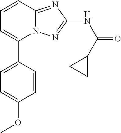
C1=C(C2=CC=CC3=NC(NC(=O)C4CC4)=NN23)C=CC(OC)=C1
